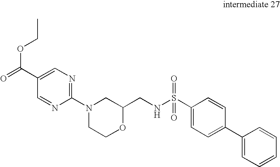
C1(C(=O)OCC)=CN=C(N2CCOC(CNS(C3=CC=C(C4=CC=CC=C4)C=C3)(=O)=O)C2)N=C1
